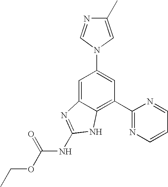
N1(C2=CC(C3=NC=CC=N3)=C3C(=C2)N=C(NC(OCC)=O)N3)C=C(C)N=C1
